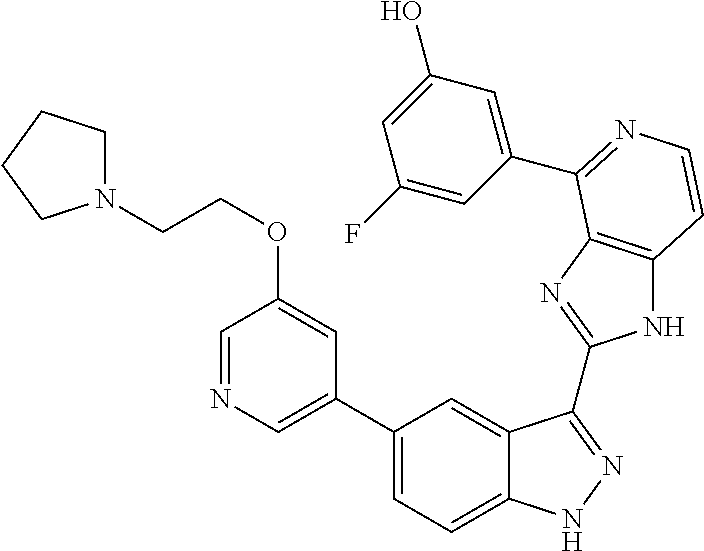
C1(C2=CN=CC(OCCN3CCCC3)=C2)=CC=C2C(=C1)C(C1=NC3=C(N1)C=CN=C3C1=CC(O)=CC(F)=C1)=NN2
